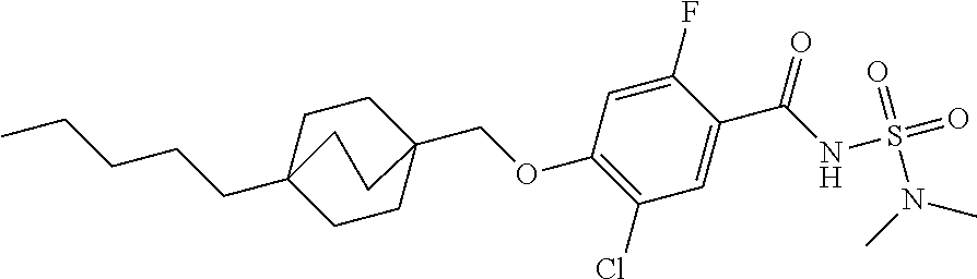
C1(F)=CC(OCC23CCC(CCCCC)(CC2)CC3)=C(Cl)C=C1C(NS(=O)(=O)N(C)C)=O
